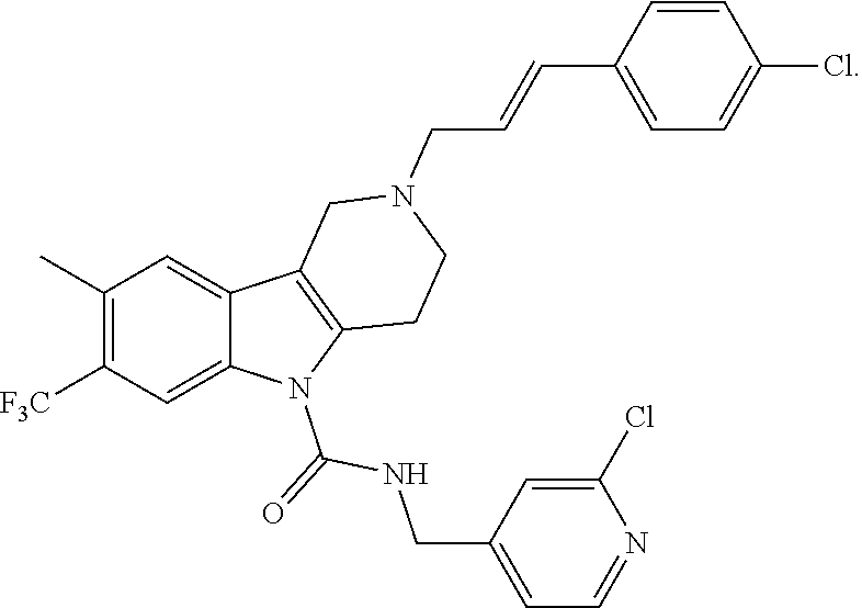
C1(C)=C([F3C])C=C2C(=C1)C1=C(N2C(=O)NCC2=CC=NC(Cl)=C2)CCN(CC=CC2=CC=C(Cl)C=C2)C1
